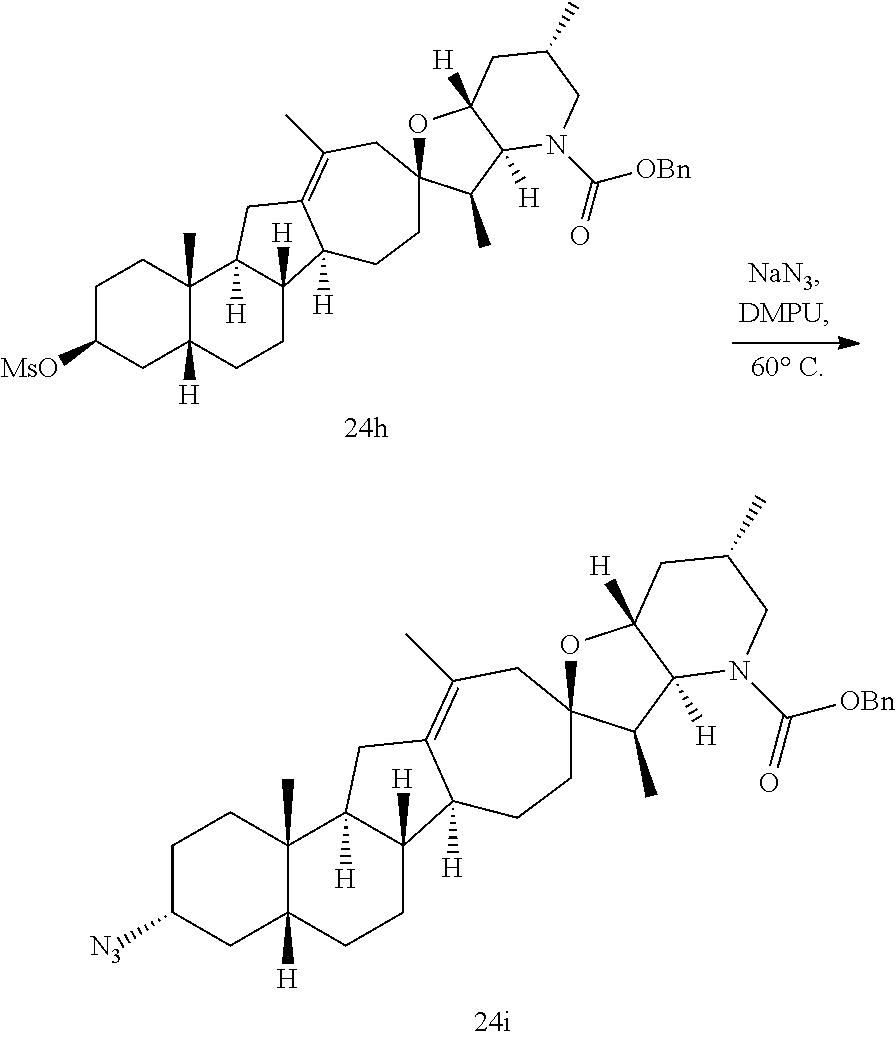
C1C([MsO])CC2([H])C(C)(C1)C1([H])C([H])(CC2)C2([H])C(=C(C)CC3(CC2)OC2([H])C([H])(C3C)N(C(=O)[OBn])CC(C)C2)C1.C1C([N3])CC2([H])C(C)(C1)C1([H])C([H])(CC2)C2([H])C(=C(C)CC3(CC2)OC2([H])C([H])(C3C)N(C(=O)[OBn])CC(C)C2)C1
